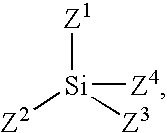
[Z2][Si]([Z3])([Z1])[Z4]
